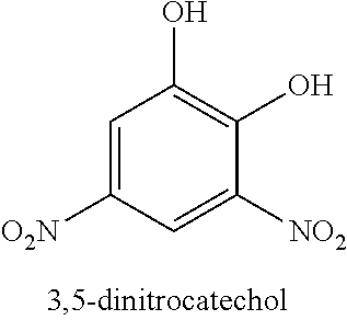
C1=C([O2N])C=C([NO2])C(O)=C1O
